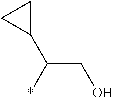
C(CO)(*)C1CC1
